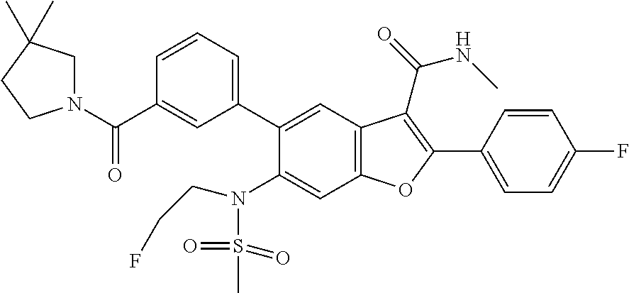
C1=CC=C(C2=CC3=C(C=C2N(S(C)(=O)=O)CCF)OC(C2=CC=C(F)C=C2)=C3C(NC)=O)C=C1C(N1CC(C)(C)CC1)=O
